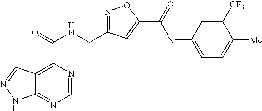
C12=NC=NC(C(=O)NCC3=NOC(C(=O)NC4=CC=C([Me])C([CF3])=C4)=C3)=C1C=NN2
